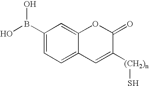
C1(B(O)O)=CC=C2C(=C1)OC(=O)C([(CH2)n]S)=C2
